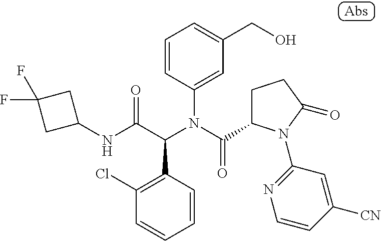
C1(NC(C(N(C(=O)C2CCC(=O)N2C2=NC=CC([CN])=C2)C2=CC(CO)=CC=C2)C2=C(Cl)C=CC=C2)=O)CC(F)(F)C1
